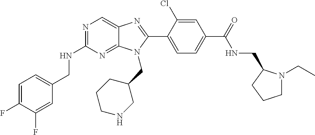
C1=C(F)C(F)=CC(CNC2=NC=C3C(=N2)N(CC2CCCNC2)C(C2=CC=C(C(=O)NCC4N(CC)CCC4)C=C2Cl)=N3)=C1
